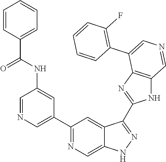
C1(C2=CN=CC(NC(=O)C3=CC=CC=C3)=C2)=NC=C2C(=C1)C(C1=NC3=C(N1)C=NC=C3C1=C(F)C=CC=C1)=NN2
